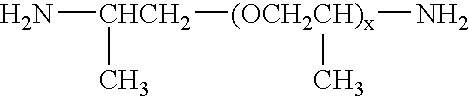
N[CHCH2](C)[(OCH2CH)x](C)N
